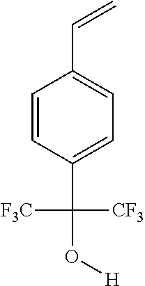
C1=CC(C(O[H])([CF3])[F3C])=CC=C1C=C
